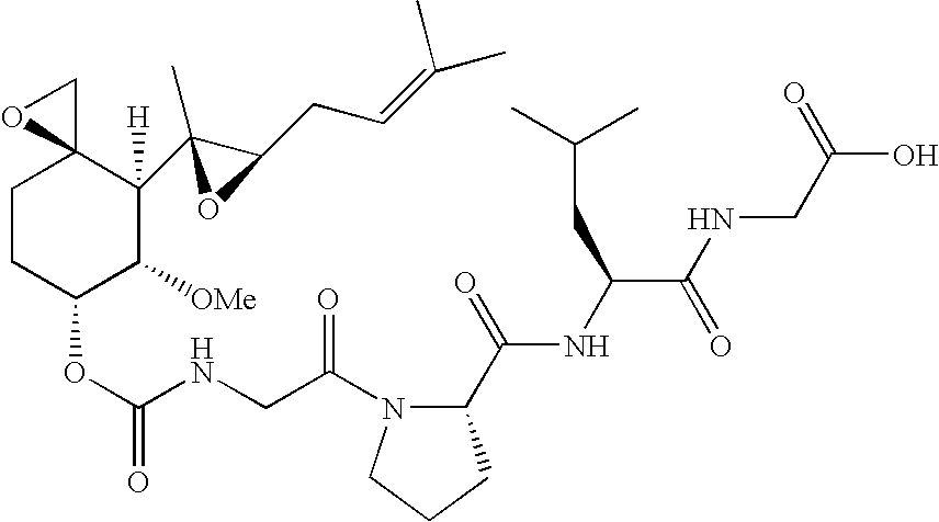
C1CC(OC(=O)NCC(=O)N2C(C(=O)NC(C(=O)NCC(=O)O)CC(C)C)CCC2)C([OMe])C(C2(C)C(CC=C(C)C)O2)([H])C12CO2
